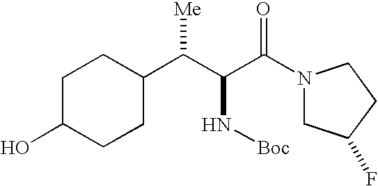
C1C(O)CCC(C(C(C(N2CC(F)CC2)=O)N[Boc])[Me])C1
